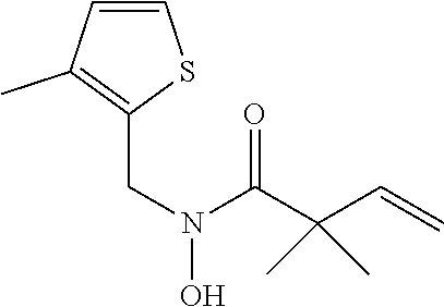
C1=CC(C)=C(CN(O)C(C(C=C)(C)C)=O)S1
